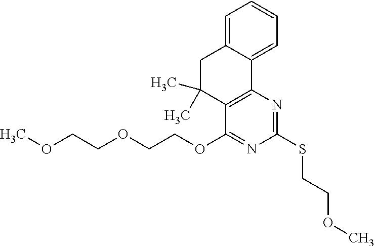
COCCOCCOC1=NC(SCCOC)=NC2=C1C(C)(C)CC1=CC=CC=C21
